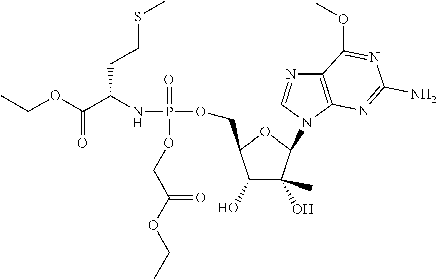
C(OC(C(NP(OCC1C(O)C(O)(C)C(N2C=NC3=C2N=C(N)N=C3OC)O1)(=O)OCC(OCC)=O)CCSC)=O)C
